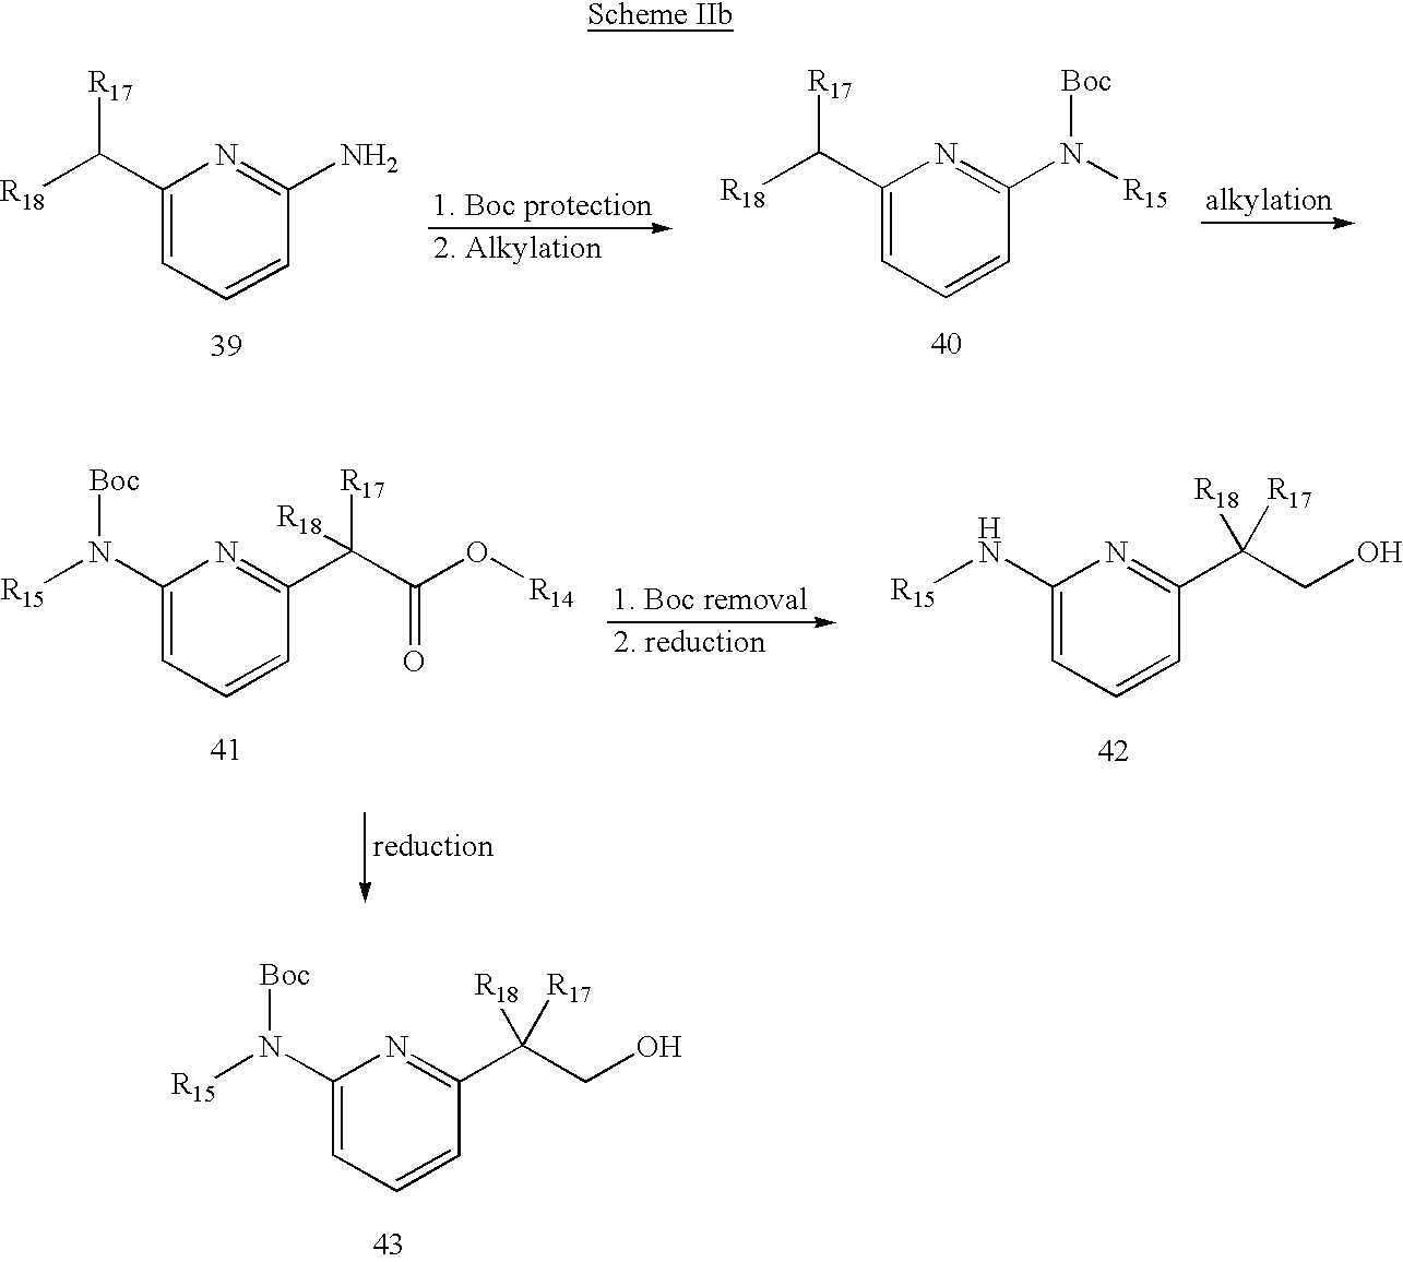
C1(C([R18])[R17])=CC=CC(N)=N1.C1(C([R18])[R17])=CC=CC(N([Boc])[R15])=N1.C1(N([R15])[Boc])=CC=CC(C(CO)([R17])[R18])=N1.C1(N([R15])[Boc])=CC=CC(C([R17])(C(O[R14])=O)[R18])=N1.C1(N[R15])=CC=CC(C(CO)([R17])[R18])=N1
